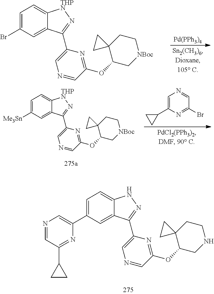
BrC1=CC=C2C(=C1)C(C1=CN=CC(OC3C[NBoc]CCC34CC4)=N1)=N[THPN]2.[Pd(PPh3)4].[Me3Sn]C1=CC=C2C(=C1)C(C1=CN=CC(OC3C[NBoc]CCC34CC4)=N1)=N[THPN]2.C1=C(C2CC2)N=C(Br)C=N1.C1(C2=CC=C3C(=C2)C(C2=CN=CC(OC4CNCCC45CC5)=N2)=NN3)=CN=CC(C2CC2)=N1
